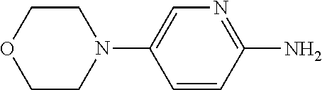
N1(C2=CN=C(N)C=C2)CCOCC1
